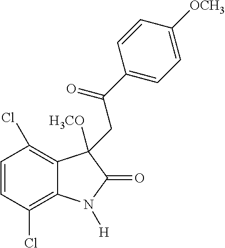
C1=CC(Cl)=C2C(=C1Cl)C([H3CO])(CC(C1=CC=C([OCH3])C=C1)=O)C(=O)N2[H]
